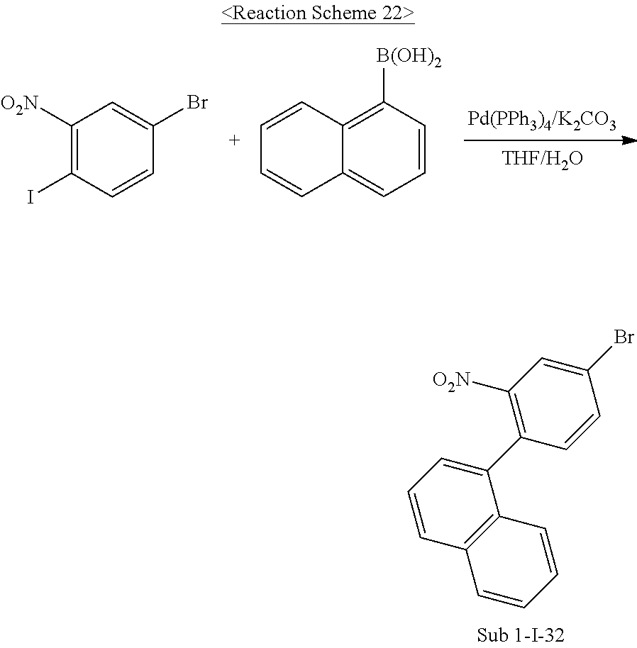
C1([O2N])=C(I)C=CC(Br)=C1.C1=CC([B(OH)2])=C2C(=C1)C=CC=C2.C1=CC2=C(C(C3=C([O2N])C=C(Br)C=C3)=C1)C=CC=C2
